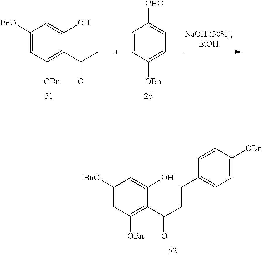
C1([BnO])=CC([OBn])=C(C(C)=O)C(O)=C1.C1=CC([OBn])=CC=C1[CHO].C1([BnO])=CC([OBn])=C(C(C=CC2=CC=C([OBn])C=C2)=O)C(O)=C1
